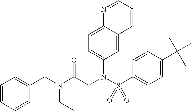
C1=CC=CC=C1CN(CC)C(CN(S(C1=CC=C(C(C)(C)C)C=C1)(=O)=O)C1=CC=C2C(=C1)C=CC=N2)=O
